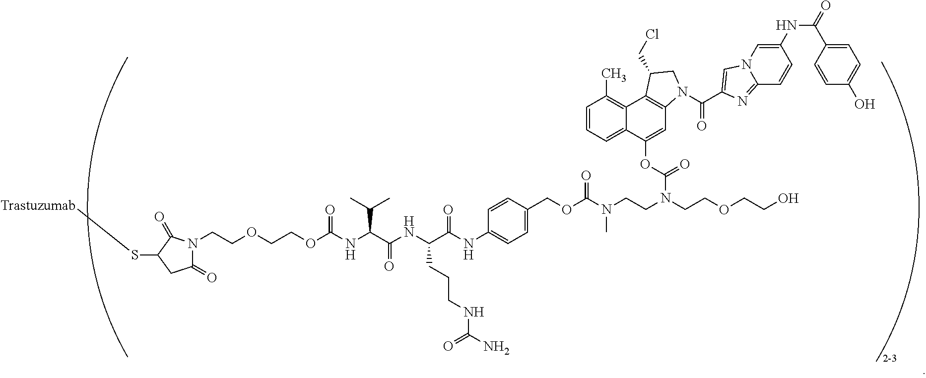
OCCOCCN(CCN(C(OCC1=CC=C(NC(C(NC(C(NC(OCCOCCN2C(=O)CC(S[Trastuzumab])C2=O)=O)C(C)C)=O)CCCNC(N)=O)=O)C=C1)=O)C)C(OC1=CC2=C(C3=C(C)C=CC=C13)C(CCl)CN2C(C1=CN2C=C(NC(C3=CC=C(O)C=C3)=O)C=CC2=N1)=O)=O
